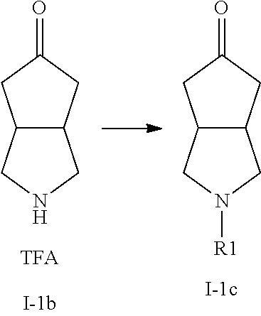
C12C(CC(=O)C1)CNC2.C12C(CC(=O)C1)CN([R1])C2
